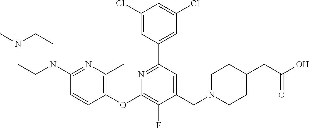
C1(Cl)=CC(C2=NC(OC3=C(C)N=C(N4CCN(C)CC4)C=C3)=C(F)C(CN3CCC(CC(O)=O)CC3)=C2)=CC(Cl)=C1
